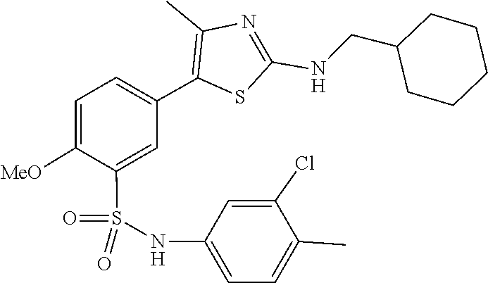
O=S(NC1=CC=C(C)C(Cl)=C1)(=O)C1=CC(C2=C(C)N=C(NCC3CCCCC3)S2)=CC=C1[MeO]
